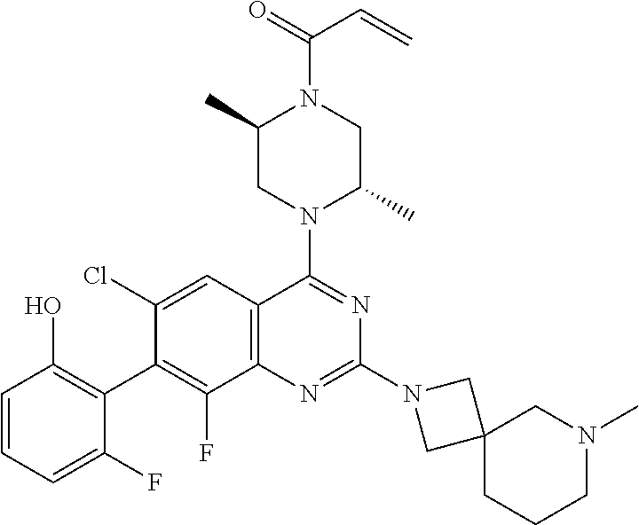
C1=CC=C(F)C(C2=C(F)C3=C(C=C2Cl)C(N2C(C)CN(C(=O)C=C)C(C)C2)=NC(N2CC4(C2)CCCN(C)C4)=N3)=C1O
